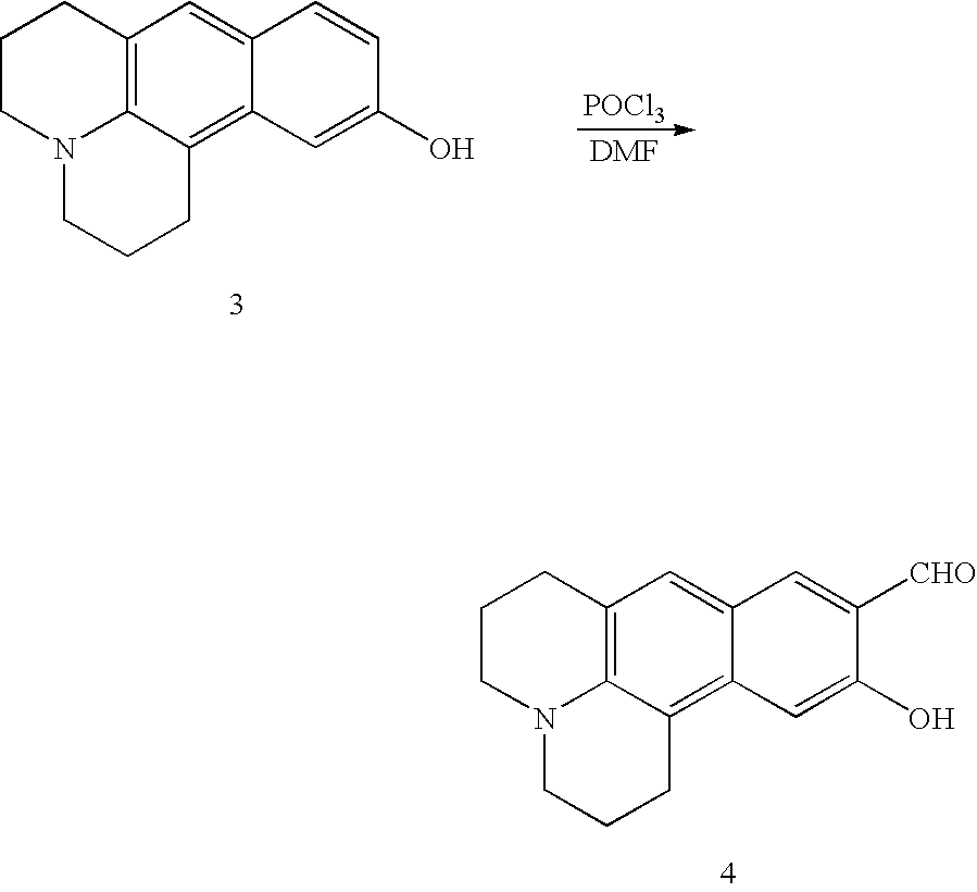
[POCl3].C1CN2C3=C(C1)C=C1C(=C3CCC2)C=C(O)C=C1.C1CN2C3=C(C1)C=C1C(=C3CCC2)C=C(O)C([CHO])=C1
